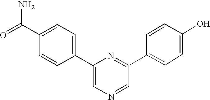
C1=C(C2=CC=C(C(=O)N)C=C2)N=C(C2=CC=C(O)C=C2)C=N1
